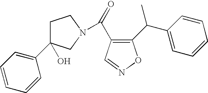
O=C(C1=C(C(C2=CC=CC=C2)C)ON=C1)N1CC(C2=CC=CC=C2)(O)CC1
